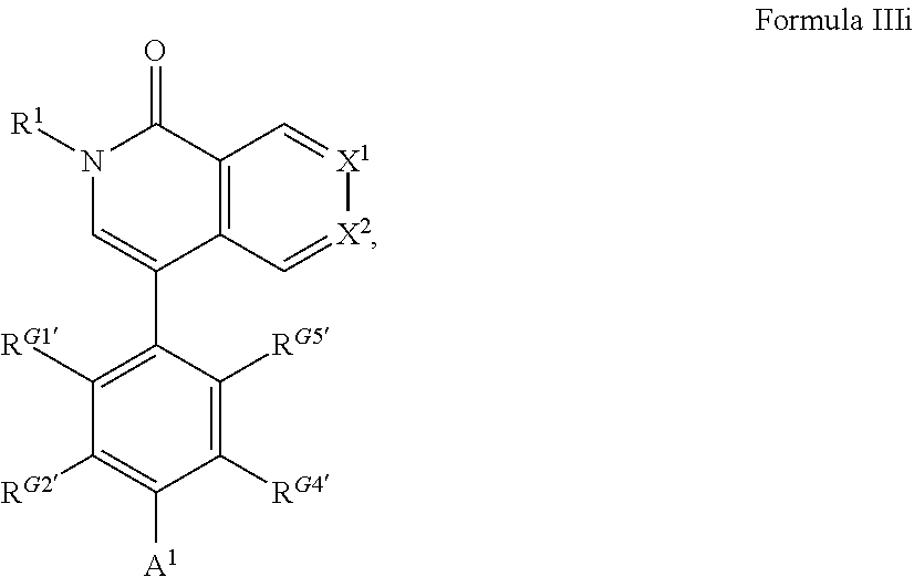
C12=C(C=[X2][X1]=C1)C(C1=C([RG1])C([RG2])=C([A1])C([RG4])=C1[RG5])=CN([R1])C2=O
